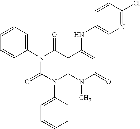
N1(C2=CC=CC=C2)C(=O)N(C2=CC=CC=C2)C2=C(C1=O)C(NC1=CN=C(Cl)C=C1)=CC(=O)N2C
